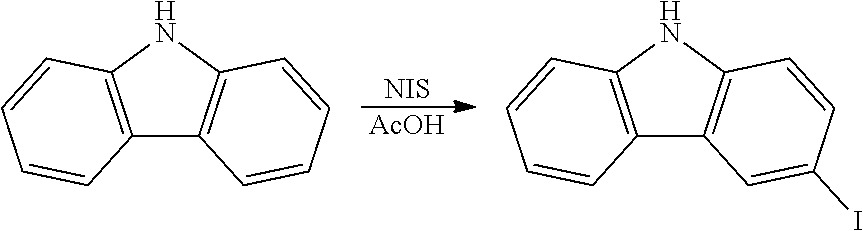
[NIS].[AcOH].C12=C(NC3=C1C=CC=C3)C=CC=C2.C12=C(NC3=C1C=C(I)C=C3)C=CC=C2
